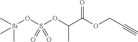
[Si](OS(OC(C(OCC#C)=O)C)(=O)=O)(C)(C)C
